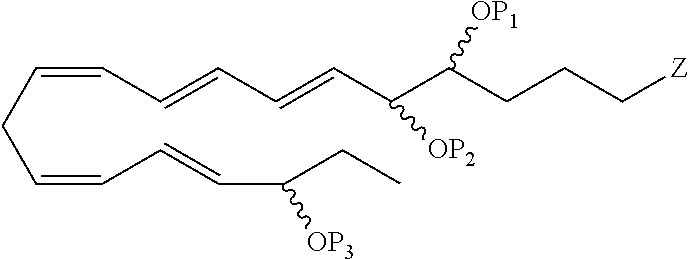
C(=CCC=CC=CC(CC)[OP3])C=CC=CC(C(CCC[Z])[OP1])[OP2]
